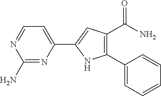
C1(N)=NC(C2=CC(C(=O)N)=C(C3=CC=CC=C3)N2)=CC=N1
